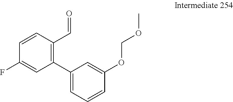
C1=CC(C=O)=C(C2=CC=CC(OCOC)=C2)C=C1F
